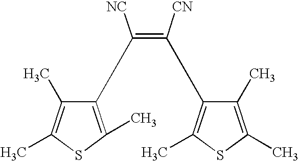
C1(C)=C(C)SC(C)=C1C([NC])=C([CN])C1=C(C)SC(C)=C1C
